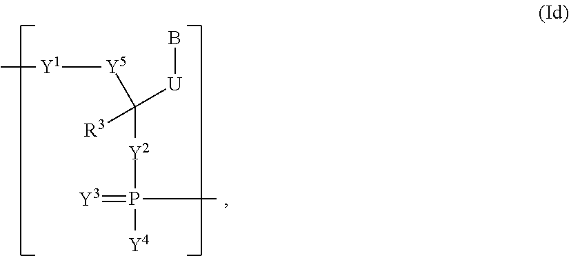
C([U]B)([R3])([Y5][Y1]C)[Y2]P(=[Y3])(C)[Y4]
